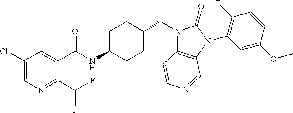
C1(Cl)=CN=C(C(F)F)C(C(NC2CCC(CN3C4=C(N(C5=C(F)C=CC(OC)=C5)C3=O)C=NC=C4)CC2)=O)=C1
